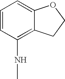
C12=C(NC)C=CC=C1OCC2
